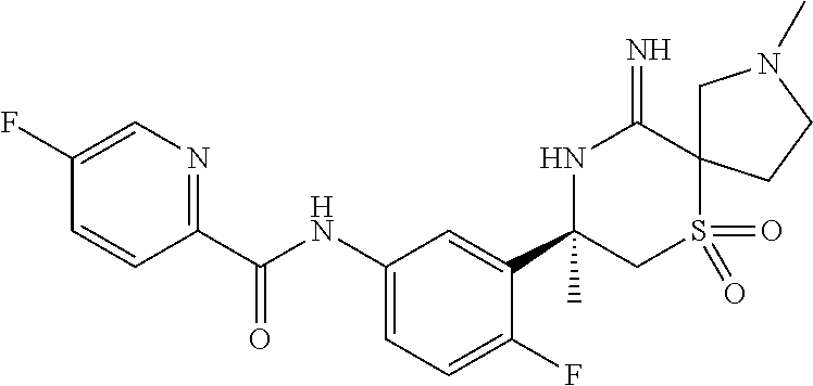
C1(C(NC2=CC=C(F)C(C3(C)CS(=O)(=O)C4(C(=N)N3)CN(C)CC4)=C2)=O)=NC=C(F)C=C1
